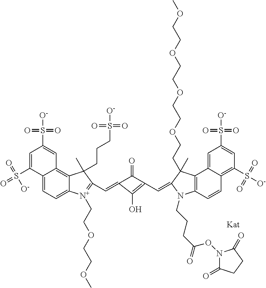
C12=CC=C3C(=C1C=C(S([O-])(=O)=O)C=C2S(=O)(=O)[O-])C(C)(CCCS([O-])(=O)=O)C(C=C1C(=O)C(C=C2C(CCOCCOCCOCCOC)(C)C4=C(C=CC5=C(S([O-])(=O)=O)C=C(S([O-])(=O)=O)C=C45)N2CCCC(=O)ON2C(=O)CCC2=O)=C1O)=[N+]3CCOCCOC
